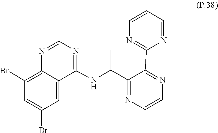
N1=C(C(NC2=NC=NC3=C(Br)C=C(Br)C=C23)C)C(C2=NC=CC=N2)=NC=C1
